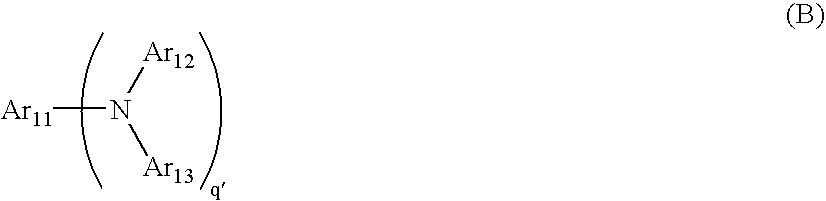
N([Ar11])([Ar12])[Ar13]
